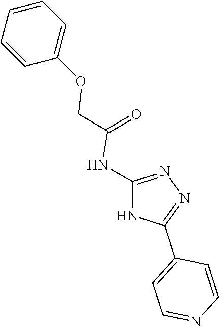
C(C(=O)NC1=NN=C(C2=CC=NC=C2)N1)OC1=CC=CC=C1
